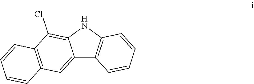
C12=CC3=C(C(Cl)=C1NC1=C2C=CC=C1)C=CC=C3
